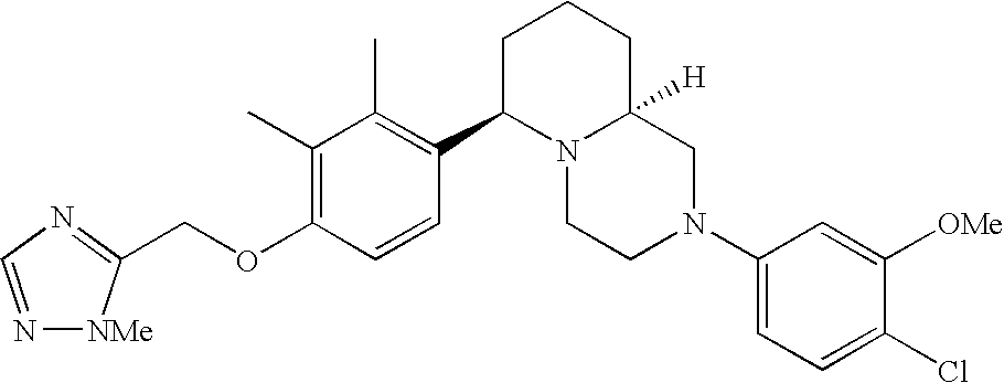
C1(C)=C(OCC2=NC=N[NMe]2)C=CC(C2N3C([H])(CCC2)CN(C2=CC=C(Cl)C([OMe])=C2)CC3)=C1C
